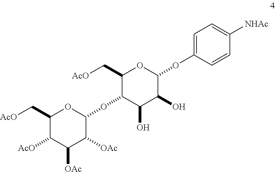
C1(C[AcO])C([AcO])C([OAc])C([OAc])C(OC2C(O)C(O)C(OC3=CC=C([NHAc])C=C3)OC2C[AcO])O1
